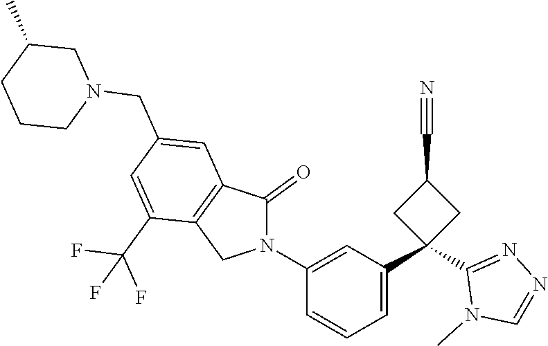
C1C(C)CCCN1CC1=CC2=C(C(C(F)(F)F)=C1)CN(C1=CC(C3(C4=NN=CN4C)CC(C#N)C3)=CC=C1)C2=O
